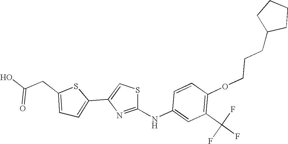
O(C1=C(C(F)(F)F)C=C(NC2=NC(C3=CC=C(CC(O)=O)S3)=CS2)C=C1)CCCC1CCCC1
